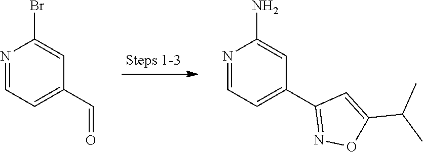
N1=CC=C(C2=NOC(C(C)C)=C2)C=C1N.N1=CC=C(C=O)C=C1Br
